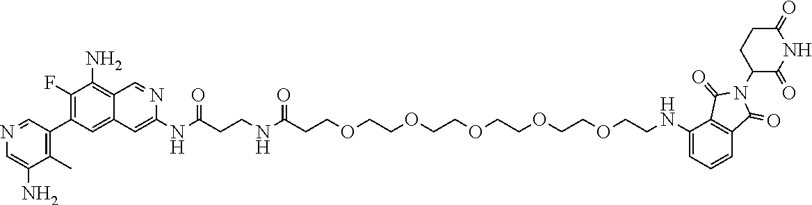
N(C(CCNC(CCOCCOCCOCCOCCOCCNC1=CC=CC2=C1C(=O)N(C1CCC(=O)NC1=O)C2=O)=O)=O)C1=CC2=CC(C3=C(C)C(N)=CN=C3)=C(F)C(N)=C2C=N1
